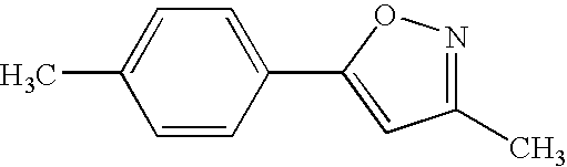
C1=CC(C2=CC(C)=NO2)=CC=C1C
